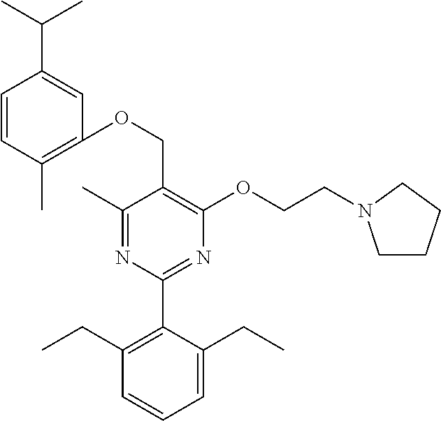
C1=CC(C)=C(OCC2=C(OCCN3CCCC3)N=C(C3=C(CC)C=CC=C3CC)N=C2C)C=C1C(C)C
